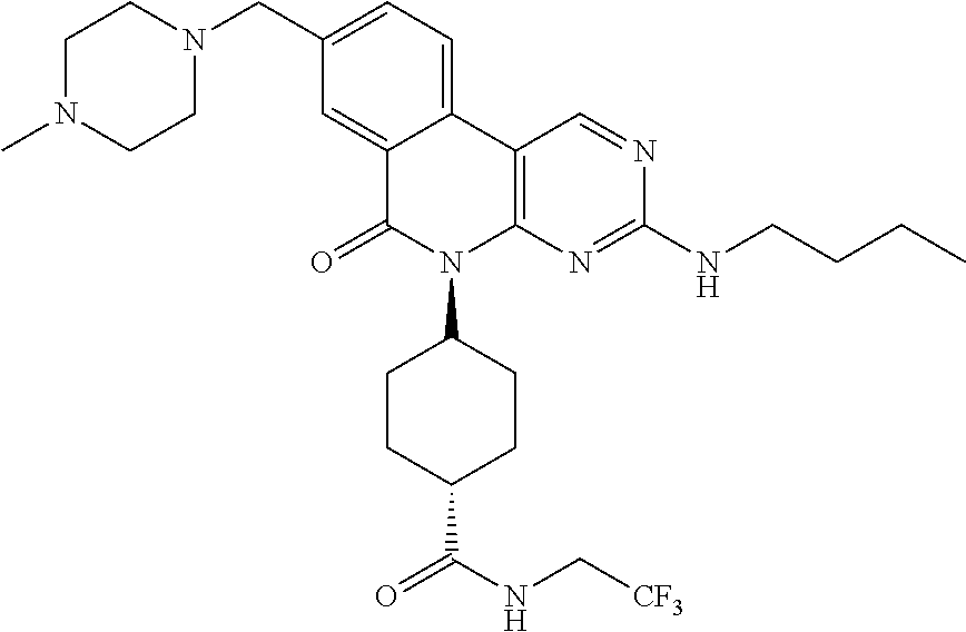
CN1CCN(CC2=CC=C3C(=C2)C(=O)N(C2CCC(C(NC[CF3])=O)CC2)C2=C3C=NC(NCCCC)=N2)CC1
